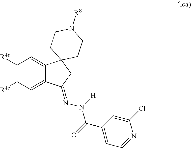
C1([R4b])=C([R4c])C=C2C(=C1)C1(CC2=NN(C(C2=CC=NC(Cl)=C2)=O)[H])CCN([R8])CC1
